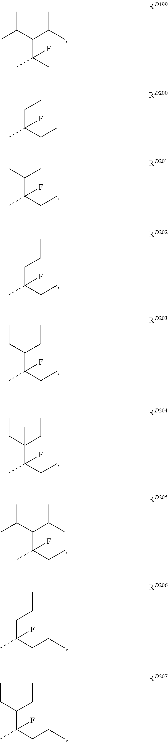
C(C)(C(C(C)(F)C)C(C)C)C.C(C(CC)(F)C)C.C(C(CC)(F)C)(C)C.C(C(CC)(F)C)CC.C(C(CC)(F)C)(CC)CC.C(C(CC)(F)C)(CC)(CC)C.C(C(CC)(F)C)(C(C)C)C(C)C.C(C(CCC)(F)C)CC.C(C(CCC)(F)C)(CC)CC
